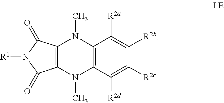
C12=C(C(=O)N([R1])C1=O)N(C)C1=C(N2C)C([R2d])=C([R2c])C([R2b])=C1[R2a]
